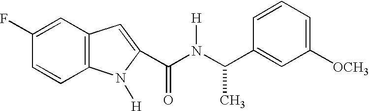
C1=C(F)C=CC2=C1C=C(C(=O)N(C(C1=CC([OCH3])=CC=C1)C)[H])N2[H]
